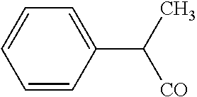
C1=CC(C(C)[CO])=CC=C1
